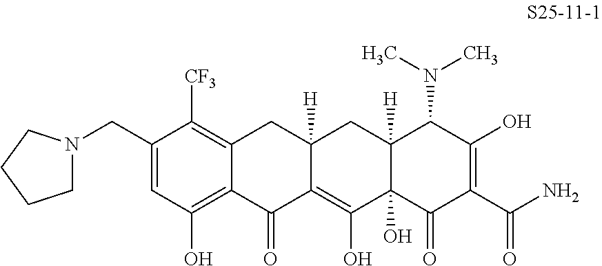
C1(CN2CCCC2)=CC(O)=C2C(=C1[CF3])CC1([H])C(=C(O)C3(O)C([H])(C1)C(N(C)C)C(O)=C(C(N)=O)C3=O)C2=O
